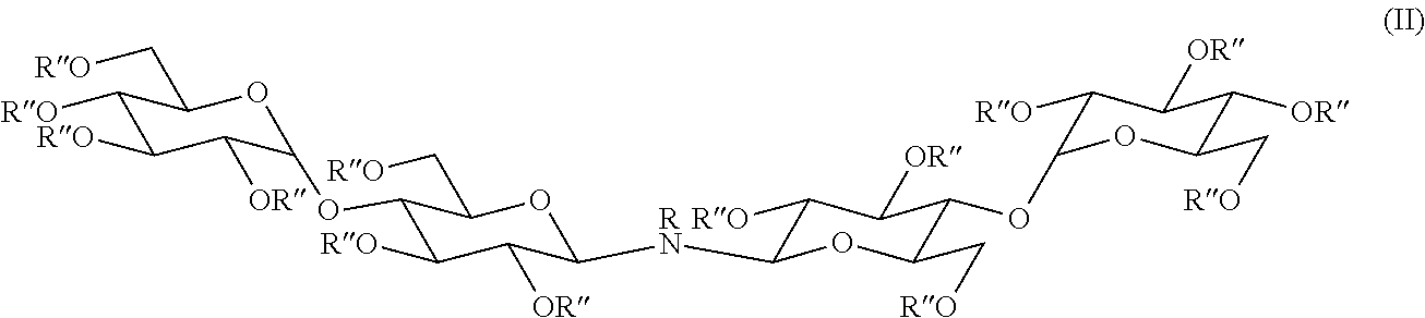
C1([RO])C([RO])C([OR])C(OC2C([RO])C([OR])C([RN]C3C([RO])C([OR])C(OC4C([RO])C([OR])C([OR])C(C[RO])O4)C(C[RO])O3)OC2C[RO])OC1C[RO]
